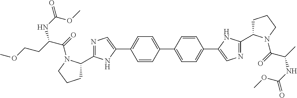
C1=CC(C2=CC=C(C3=CN=C(C4CCCN4C(C(C)NC(=O)OC)=O)N3)C=C2)=CC=C1C1=CN=C(C2CCCN2C(C(CCOC)NC(=O)OC)=O)N1
